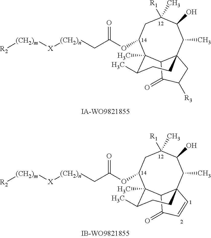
CC1C23CC([R3])C(=O)C2C(C)(C(OC(C[(CH2)n][X][(CH2)m][R2])=O)CC([R1])(C)C1O)C(C)CC3.CC1C23C=CC(=O)C2C(C)(C(OC(C[(CH2)n][X][(CH2)m][R2])=O)CC([R1])(C)C1O)C(C)CC3
